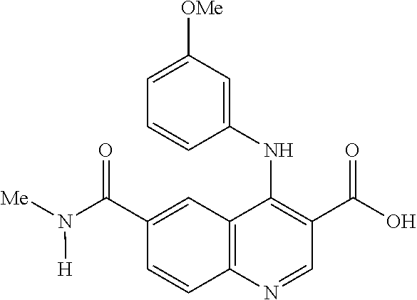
C12=C(N=CC(C(O)=O)=C1NC1=CC([OMe])=CC=C1)C=CC(C(N([Me])[H])=O)=C2
